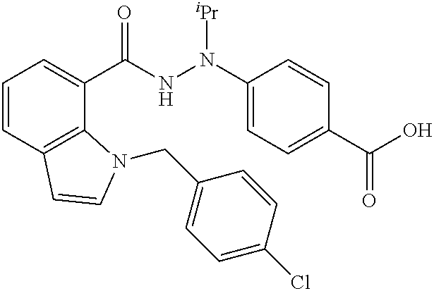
C1=CC2=C(C(C(NN(C3=CC=C(C(O)=O)C=C3)[iPr])=O)=C1)N(CC1=CC=C(Cl)C=C1)C=C2
